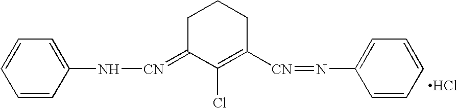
C1=C(N[CN]=C2C(Cl)=C([CN]=NC3=CC=CC=C3)CCC2)C=CC=C1.Cl
